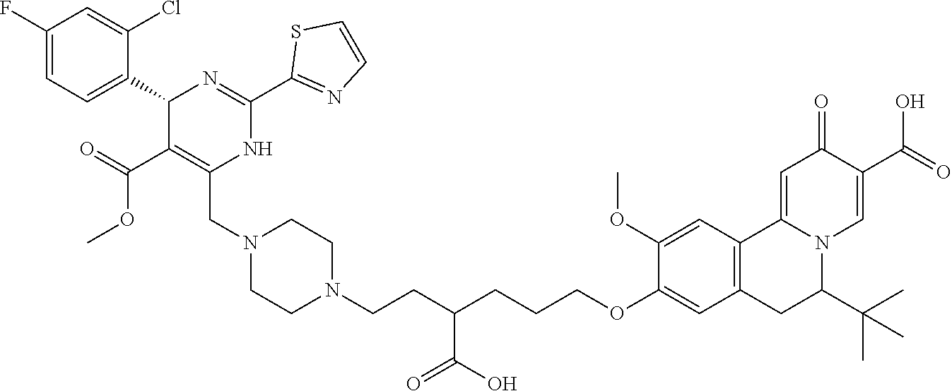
C(CC(CCCOC1=CC2=C(C=C1OC)C1=CC(=O)C(C(O)=O)=CN1C(C(C)(C)C)C2)C(O)=O)N1CCN(CC2=C(C(=O)OC)C(C3=CC=C(F)C=C3Cl)N=C(C3=NC=CS3)N2)CC1
